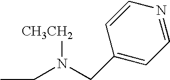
C1=NC=CC(CN(CC)[CH3CH2])=C1
